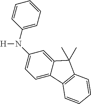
[H]N(C1=CC=CC=C1)C1=CC=C2C(=C1)C(C)(C)C1=C2C=CC=C1
